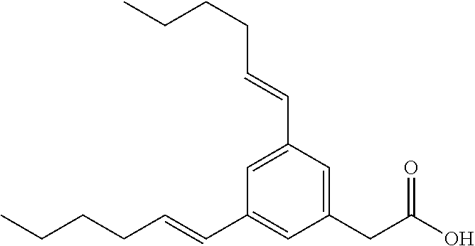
C1(CC(O)=O)=CC(C=CCCCC)=CC(C=CCCCC)=C1
